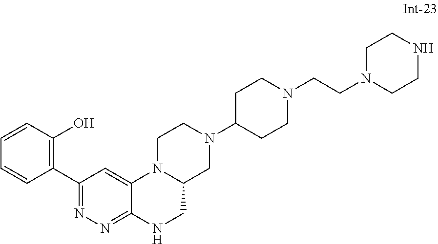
C1(C2=NN=C3C(=C2)N2C(CN3)CN(C3CCN(CCN4CCNCC4)CC3)CC2)=C(O)C=CC=C1
